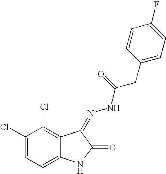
C1(Cl)=CC=C2C(=C1Cl)C(=NNC(CC1=CC=C(F)C=C1)=O)C(=O)N2
